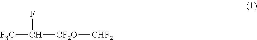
[F3C]C(F)[CF2O][CHF2]
